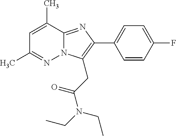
C1=C(C)C2=NC(C3=CC=C(F)C=C3)=C(CC(N(CC)CC)=O)N2N=C1C
